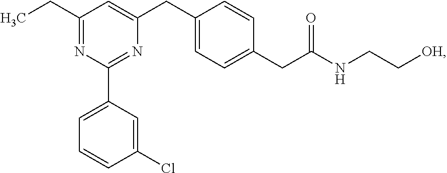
C1(CC)=NC(C2=CC=CC(Cl)=C2)=NC(CC2=CC=C(CC(NCC[OH])=O)C=C2)=C1
